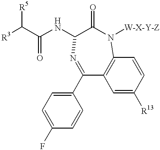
C1(C2=CC=C(F)C=C2)=NC(NC(=O)C([R5])[R3])C(=O)N([W-X-Y-Z])C2=C1C=C([R13])C=C2
